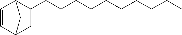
C1=CC2C(CCCCCCCCCC)CC1C2
